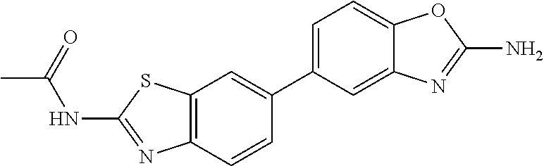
C12=C(C=CC(C3=CC=C4C(=C3)N=C(N)O4)=C1)N=C(NC(C)=O)S2
